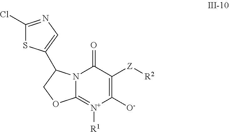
C1(Cl)=NC=C(C2N3C(=[N+]([R1])C([O-])=C([Z][R2])C3=O)OC2)S1
